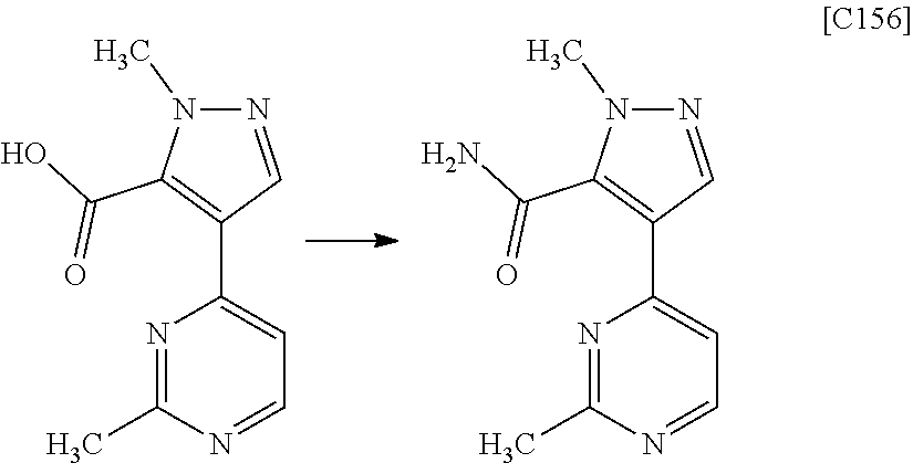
N1=CC(C2=CC=NC(C)=N2)=C(C(O)=O)N1C.N1=CC(C2=CC=NC(C)=N2)=C(C(N)=O)N1C
